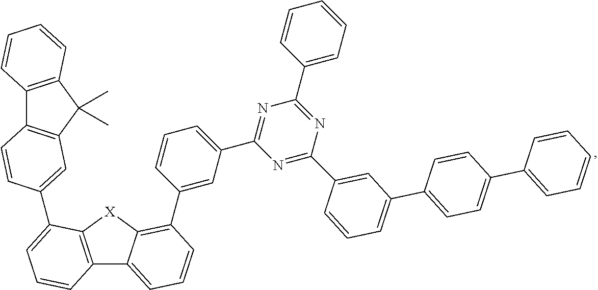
C12=C([X]C3=C(C4=CC(C5=NC(C6=CC=CC=C6)=NC(C6=CC(C7=CC=C(C8=CC=CC=C8)C=C7)=CC=C6)=N5)=CC=C4)C=CC=C13)C(C1=CC3=C(C4=C(C3(C)C)C=CC=C4)C=C1)=CC=C2
